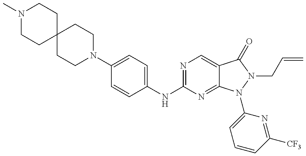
N1(C)CCC2(CC1)CCN(C1=CC=C(NC3=NC=C4C(=N3)N(C3=CC=CC([CF3])=N3)N(CC=C)C4=O)C=C1)CC2
